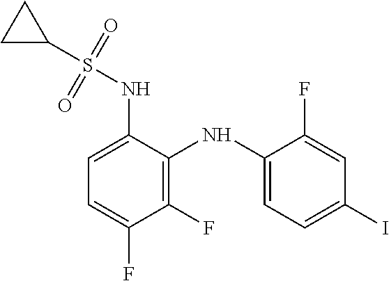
C1=C(NS(C2CC2)(=O)=O)C(NC2=CC=C(I)C=C2F)=C(F)C(F)=C1
